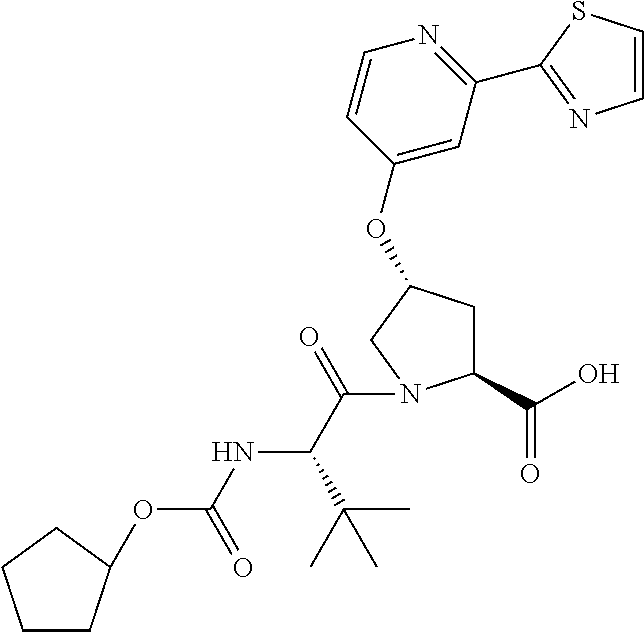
C1(C(O)=O)CC(OC2=CC(C3=NC=CS3)=NC=C2)CN1C(C(C(C)(C)C)NC(OC1CCCC1)=O)=O
